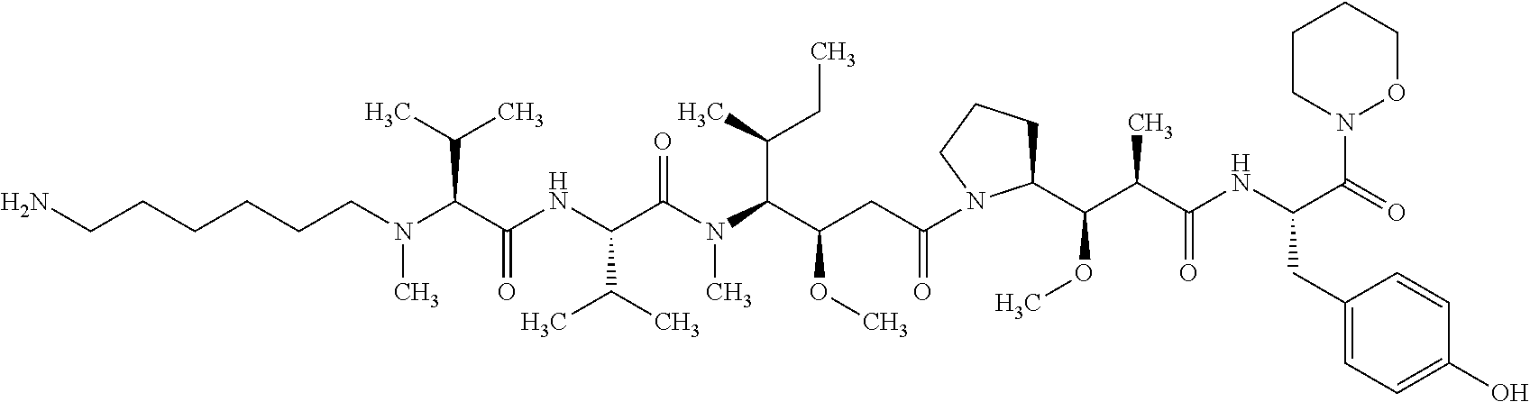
N(C(C(NC(C(N(C)C(C(CC(=O)N1C(C(C(C(NC(CC2=CC=C(O)C=C2)C(=O)N2OCCCC2)=O)C)OC)CCC1)OC)C(C)CC)=O)C(C)C)=O)C(C)C)(C)CCCCCCN
